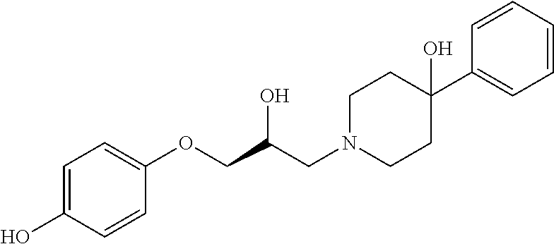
C1=CC(OCC(CN2CCC(C3=CC=CC=C3)(O)CC2)O)=CC=C1O
